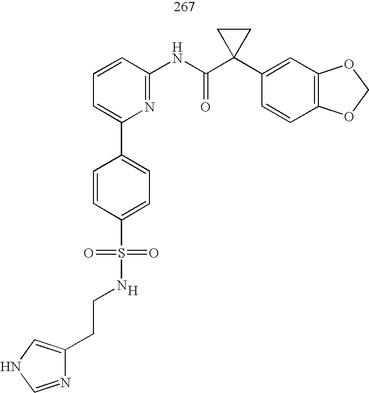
[H].C1=C(C2=CC=C(S(=O)(=O)NCCC3=CNC=N3)C=C2)N=C(NC(C2(C3=CC4=C(C=C3)OCO4)CC2)=O)C=C1
